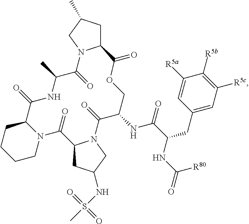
C12CC(C)CN1C(=O)C(C)NC(=O)C1CCCCN1C(=O)C1CC(NS(=O)(=O)C)CN1C(=O)C(NC(=O)C(CC1=CC([R5c])=C([R5b])C([R5a])=C1)NC([R80])=O)COC2=O
